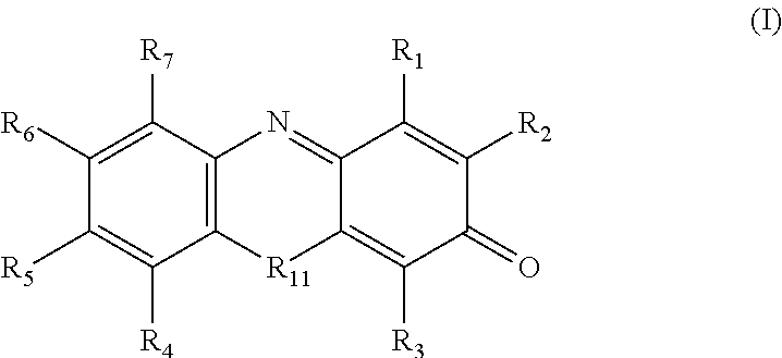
C12=C(C([R7])=C([R6])C([R5])=C1[R4])N=C1C(=C([R3])C(=O)C([R2])=C1[R1])[R11]2
